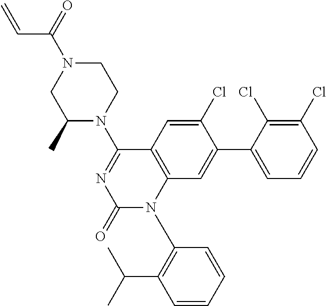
C1N(C(=O)C=C)CC(C)N(C2=NC(=O)N(C3=C(C(C)C)C=CC=C3)C3=C2C=C(Cl)C(C2=CC=CC(Cl)=C2Cl)=C3)C1
